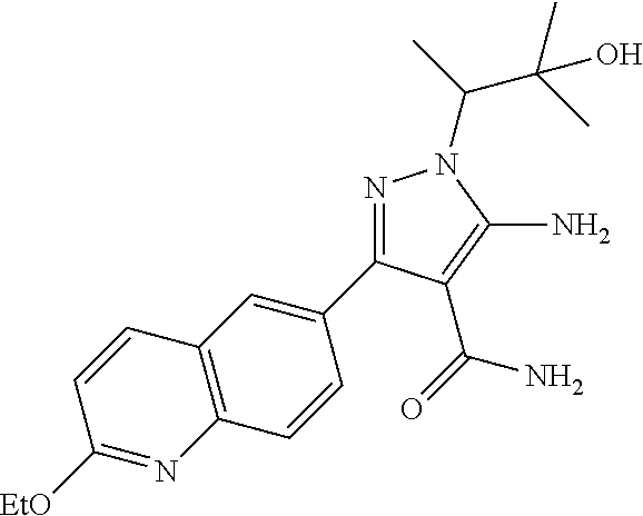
[EtO]C1=NC2=C(C=C1)C=C(C1=NN(C(C)C(C)(C)O)C(N)=C1C(=O)N)C=C2
